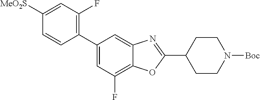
C1([MeO2S])=CC(F)=C(C2=CC(F)=C3C(=C2)N=C(C2CCN([Boc])CC2)O3)C=C1
